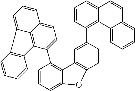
C1=CC=C2C(=C1C1=CC=C3C4=C1C1=C(C4=CC=C3)C=CC=C1)C1=C(C=CC(C3=C4C(=CC=C3)C=CC3=CC=CC=C43)=C1)O2
